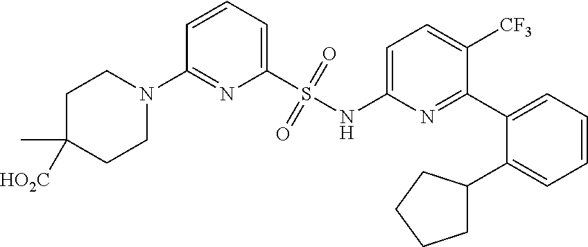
C1C(C)([HO2C])CCN(C2=NC(S(NC3=CC=C([CF3])C(C4=CC=CC=C4C4CCCC4)=N3)(=O)=O)=CC=C2)C1
